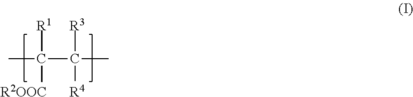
[R1]C(C)(C([R3])([R4])C)[R2OOC]
